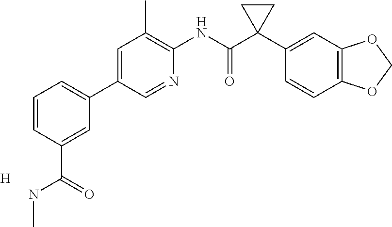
C1=C(C2=CC=CC(C(NC)=O)=C2)C=NC(NC(C2(C3=CC4=C(C=C3)OCO4)CC2)=O)=C1C.[H]
